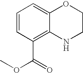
C1=CC(C(=O)OC)=C2C(=C1)OCCN2
